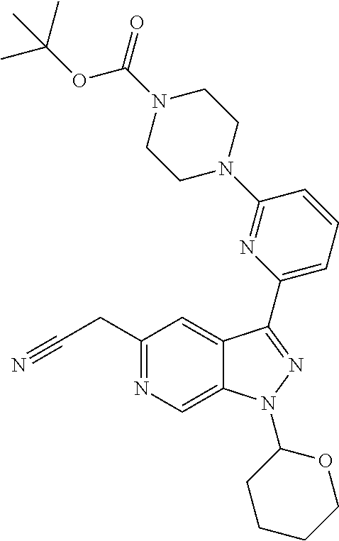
C(C#N)C1=NC=C2C(=C1)C(C1=CC=CC(N3CCN(C(=O)OC(C)(C)C)CC3)=N1)=NN2C1CCCCO1
